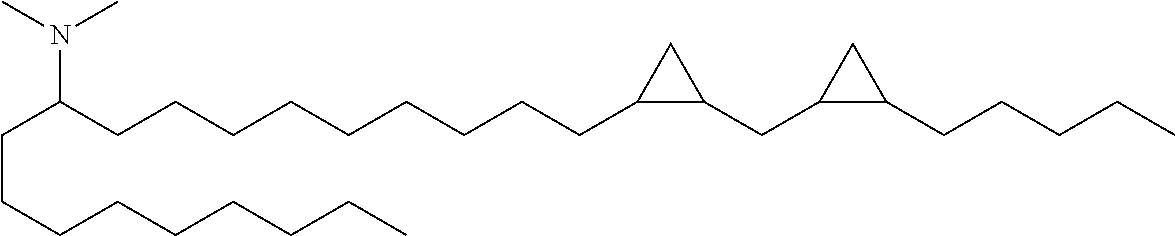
C(CCCCCCCC)C(CCCCCCCCCC1C(CC2CC2CCCCC)C1)N(C)C
